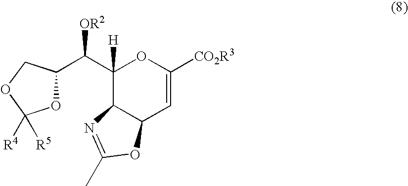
C1([H])(C([OR2])C2OC([R5])([R4])OC2)C2C(C=C([CO2R3])O1)OC(C)=N2
